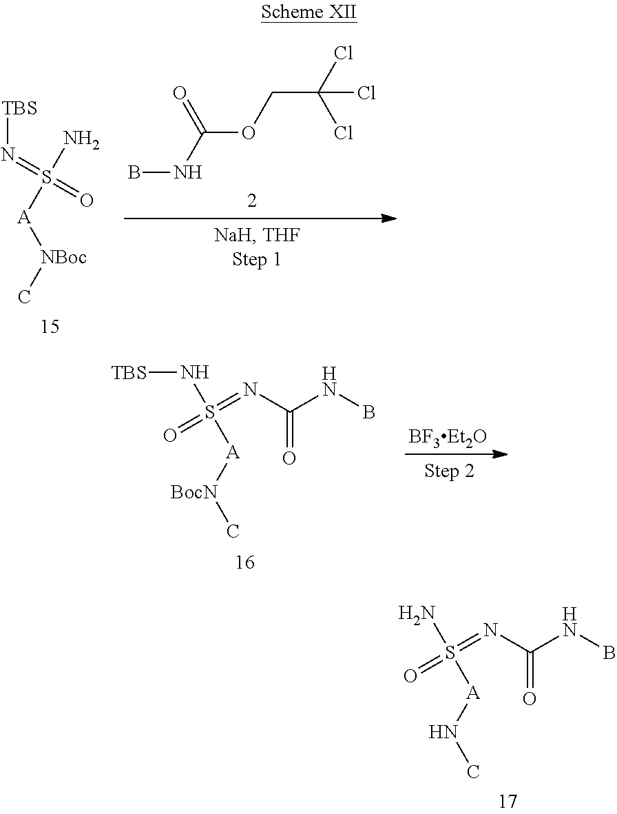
C(OCC(Cl)(Cl)Cl)(NB)=O.S([A][NBoc]C)(N)(=N[TBS])=O.O=S(=NC(NB)=O)(N[TBS])[A][BocN]C.O=S(=NC(NB)=O)(N)[A]NC
